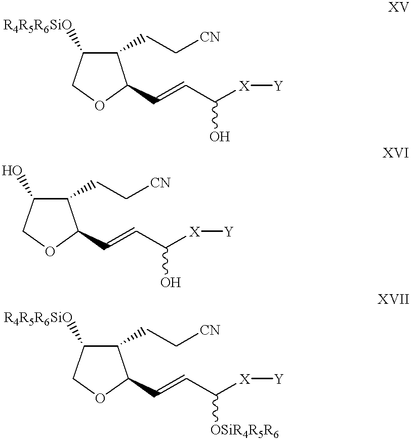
O1C(C=CC([X][Y])O)C(CC[CN])C([R4R5R6SiO])C1.O1C(C=CC([X][Y])O)C(CC[CN])C(O)C1.O1C(C=CC([X][Y])[OSiR4R5R6])C(CC[CN])C([R4R5R6SiO])C1
